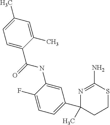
N1=C(N)SCCC1(C)C1=CC=C(F)C(NC(C2=CC=C(C)C=C2C)=O)=C1
